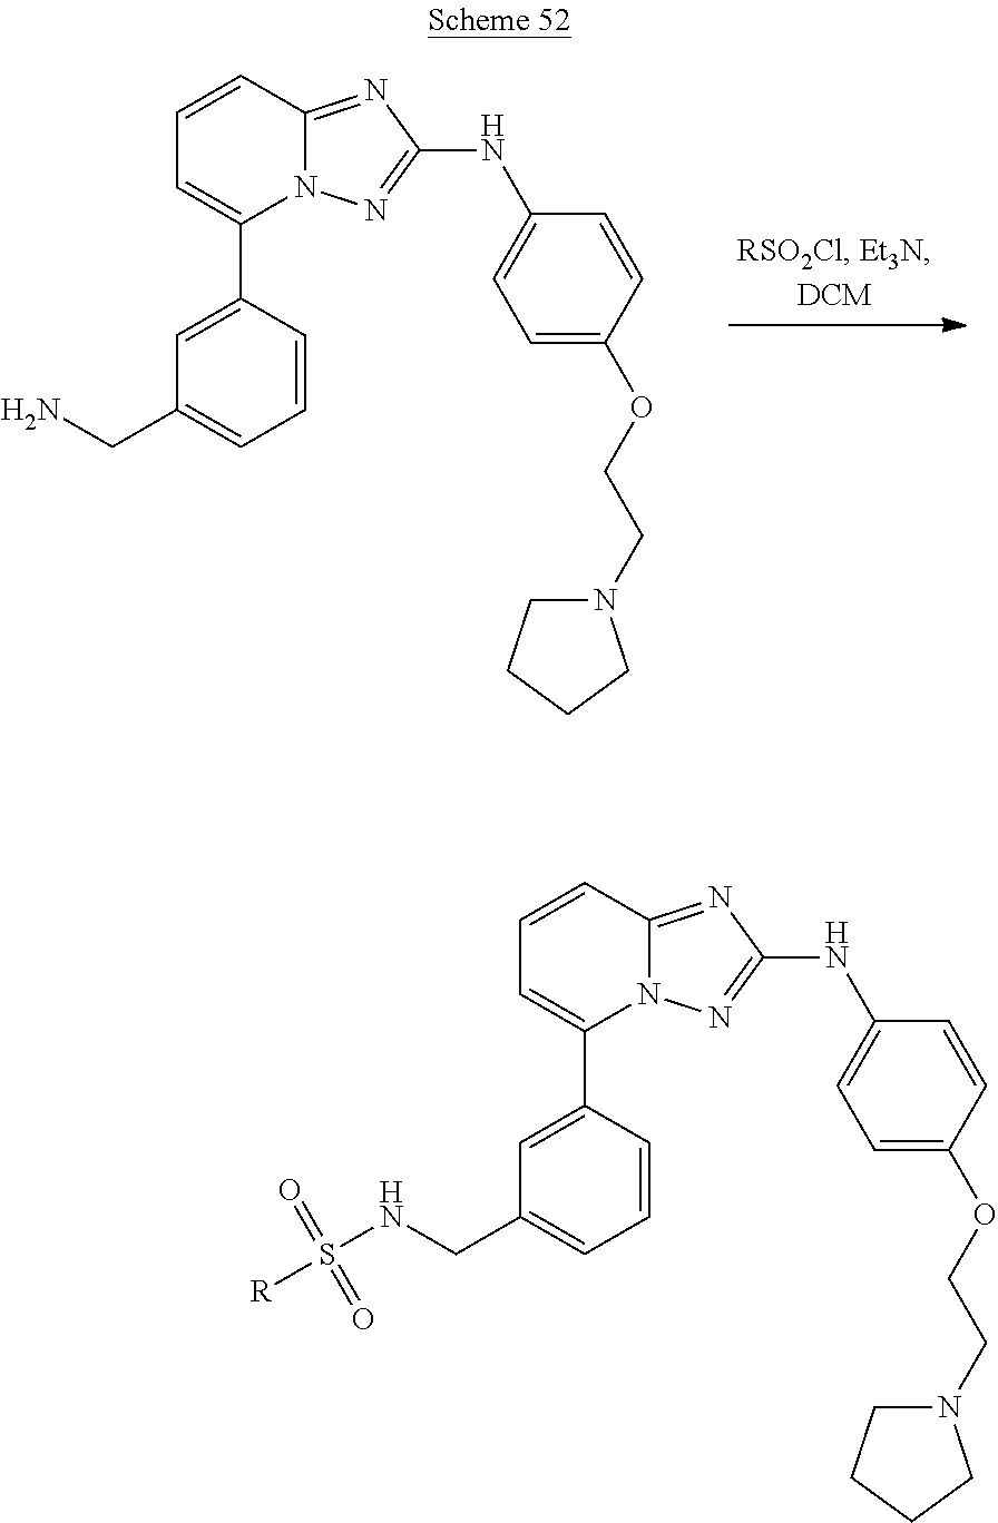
N12C(=NC(NC3=CC=C(OCCN4CCCC4)C=C3)=N1)C=CC=C2C1=CC(CN)=CC=C1.N12C(=NC(NC3=CC=C(OCCN4CCCC4)C=C3)=N1)C=CC=C2C1=CC(CNS([R])(=O)=O)=CC=C1
